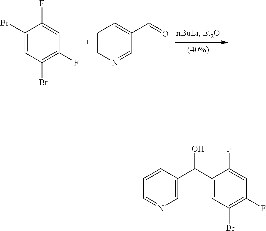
C1(Br)=CC(Br)=C(F)C=C1F.C1=CN=CC(C=O)=C1.C1(C(C2=CN=CC=C2)O)=CC(Br)=C(F)C=C1F
